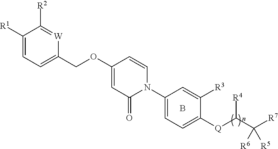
C1([R1])=CC=C(COC2=CC(=O)N(C3=CC=C([Q]C(C([R7])([R6])[R5])[R4])C([R3])=C3)C=C2)[W]=C1[R2].B
